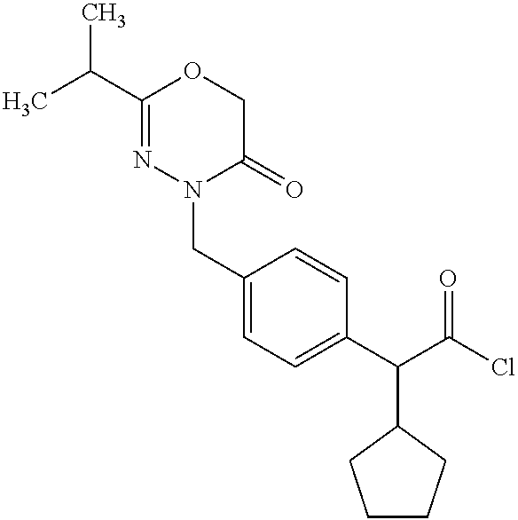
C1(C(C)C)=NN(CC2=CC=C(C(C(Cl)=O)C3CCCC3)C=C2)C(=O)CO1
